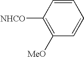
C1=CC([NHCO])=C([MeO])C=C1
